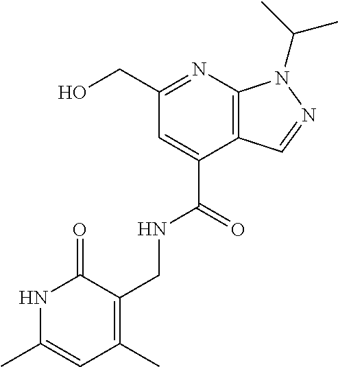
C(C1=CC(CO)=NC2=C1C=NN2C(C)C)(=O)NCC1=C(C)C=C(C)NC1=O
